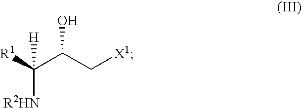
[R1]C(C(C[X1])O)([H])[R2HN]
